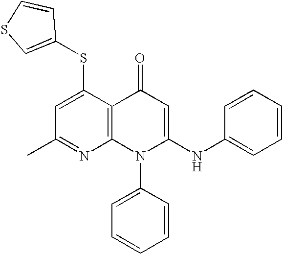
C1(C)=NC2=C(C(SC3=CSC=C3)=C1)C(=O)C=C(NC1=CC=CC=C1)N2C1=CC=CC=C1
